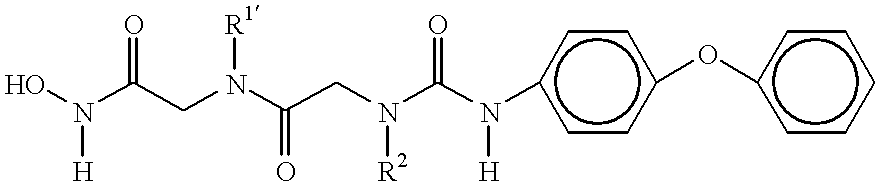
ON(C(CN(C(CN(C(N(c1ccc(Oc2ccccc2)cc1)[H])=O)[R2])=O)[R1])=O)[H]
